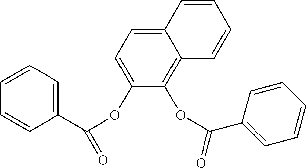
C1=CC=C(C(OC2=CC=C3C(=C2OC(=O)C2=CC=CC=C2)C=CC=C3)=O)C=C1
